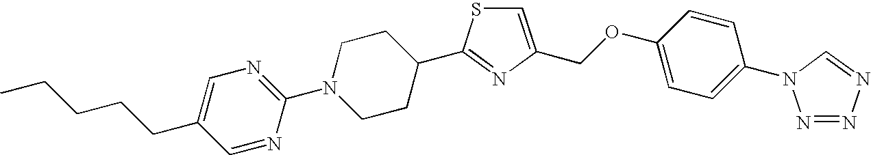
C1=NC(N2CCC(C3=NC(COC4=CC=C(N5N=NN=C5)C=C4)=CS3)CC2)=NC=C1CCCCC
